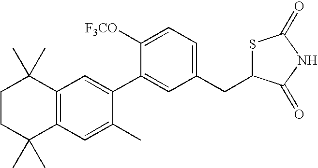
C1CC(C)(C)C2=C(C1(C)C)C=C(C1=CC(CC3SC(=O)NC3=O)=CC=C1[F3CO])C(C)=C2
